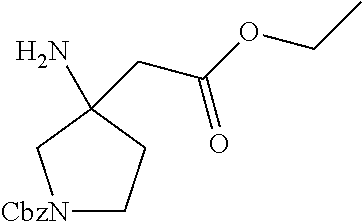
NC1(CC(OCC)=O)CC[CbzN]C1
